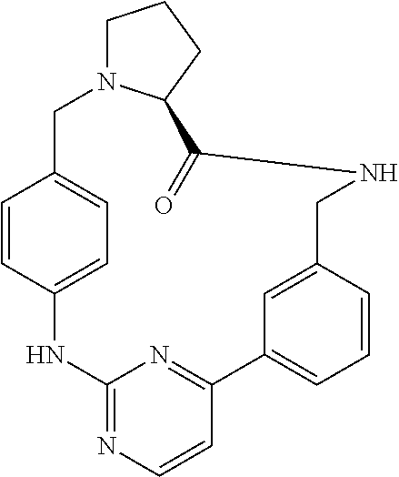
C1=CC2=CC=C1CN1CCCC1C(=O)NCC1=CC(=CC=C1)C1=NC(=NC=C1)N2
